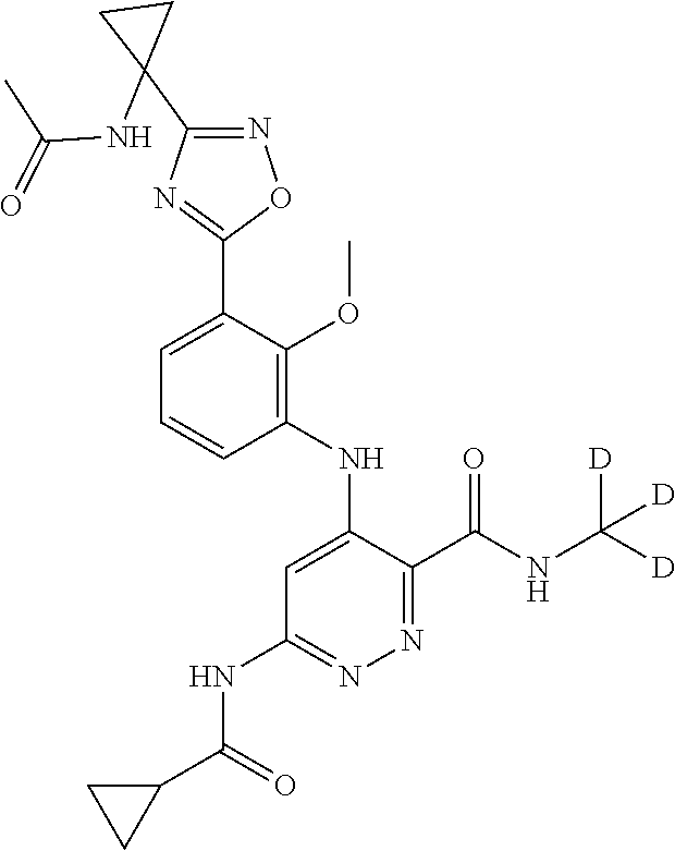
C1=C(C2=NC(C3(NC(=O)C)CC3)=NO2)C(OC)=C(NC2=CC(NC(C3CC3)=O)=NN=C2C(NC([D])([D])[D])=O)C=C1
